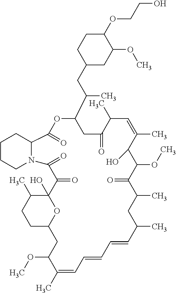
OCCOC1CCC(CC(C)C2OC(=O)C3N(C(=O)C(=O)C4(O)OC(CC(OC)C(C)=CC=CC=CC(C)CC(C)C(=O)C(OC)C(O)C(C)=CC(C)C(=O)C2)CCC4C)CCCC3)CC1OC
